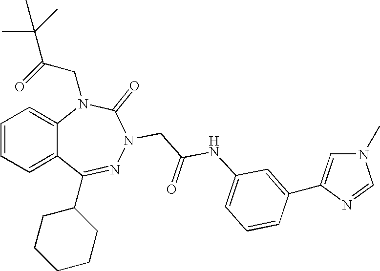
C1=CC=C2C(=C1)N(CC(=O)C(C)(C)C)C(=O)N(CC(NC1=CC=CC(C3=CN(C)C=N3)=C1)=O)N=C2C1CCCCC1
